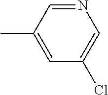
N1=CC(C)=CC(Cl)=C1
